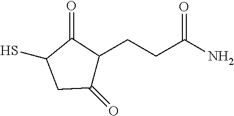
SC1CC(=O)C(CCC(=O)N)C1=O
